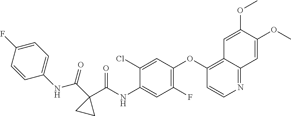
C1(F)=C(OC2=C3C(=NC=C2)C=C(OC)C(OC)=C3)C=C(Cl)C(NC(C2(C(=O)NC3=CC=C(F)C=C3)CC2)=O)=C1
